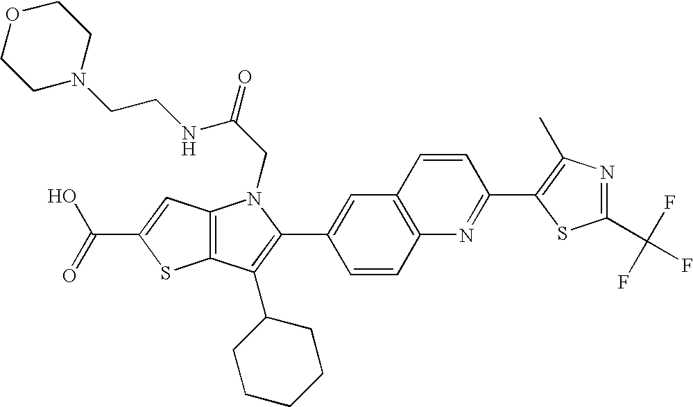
C(C1=CC2=C(S1)C(C1CCCCC1)=C(C1=CC3=C(C=C1)N=C(C1=C(C)N=C(C(F)(F)F)S1)C=C3)N2CC(=O)NCCN1CCOCC1)(=O)O
